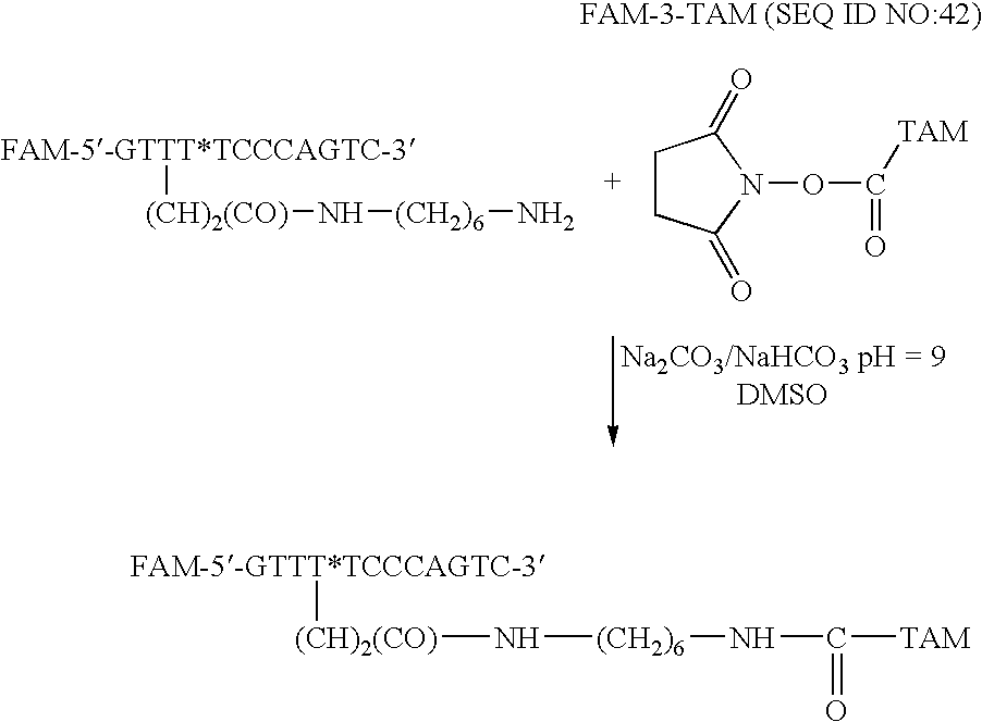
[FAM-5-GTTT*TCCCAGTC-3][(CH)2(CO)]N[(CH2)6]N.C1CC(=O)N(OC(=O)[TAM])C1=O.[FAM-5-GTTT*TCCCAGTC-3][(CH)2(CO)]N[(CH2)6]NC([TAM])=O
